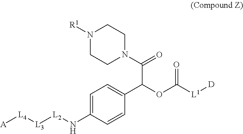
C1=C(N[L2][L3][L4][A])C=CC(C(OC([L1][D])=O)C(=O)N2CCN([R1])CC2)=C1
